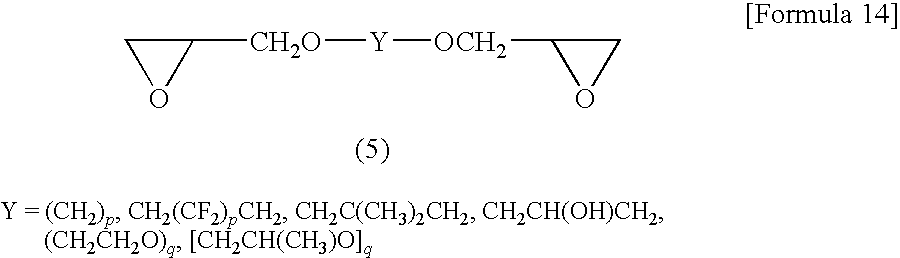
C1([CH2O][Y][OCH2]C2CO2)CO1
